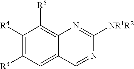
C1([R4])=C([R3])C=C2C(=C1[R5])N=C([NR1R2])N=C2
